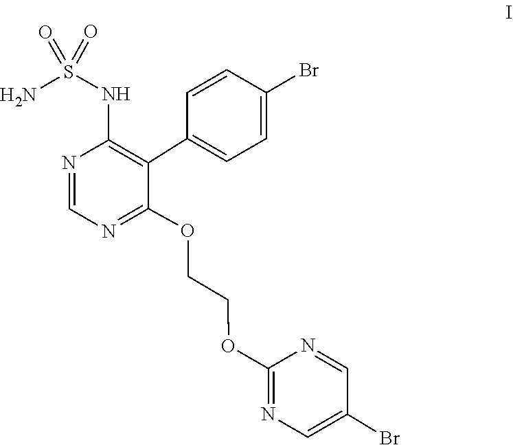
C1(Br)=CN=C(OCCOC2=NC=NC(NS(=O)(=O)N)=C2C2=CC=C(Br)C=C2)N=C1
